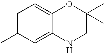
CC1=CC=C2C(=C1)NCC(C)(C)O2
